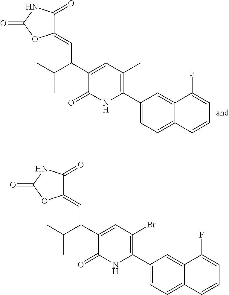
C1(C2=C(C)C=C(C(C(C)C)C=C3C(=O)NC(=O)O3)C(=O)N2)=CC=C2C(=C1)C(F)=CC=C2.C1(C2=C(Br)C=C(C(C(C)C)C=C3C(=O)NC(=O)O3)C(=O)N2)=CC=C2C(=C1)C(F)=CC=C2
